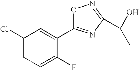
C1=C(Cl)C=C(C2=NC(C(O)C)=NO2)C(F)=C1
